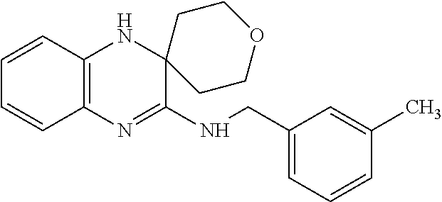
C1=CC2=C(C=C1)N=C(NCC1=CC=CC(C)=C1)C1(N2)CCOCC1
